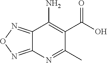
C12=NON=C1N=C(C)C(C(O)=O)=C2N
